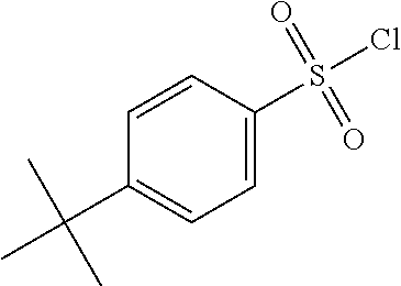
C1(S(Cl)(=O)=O)=CC=C(C(C)(C)C)C=C1
